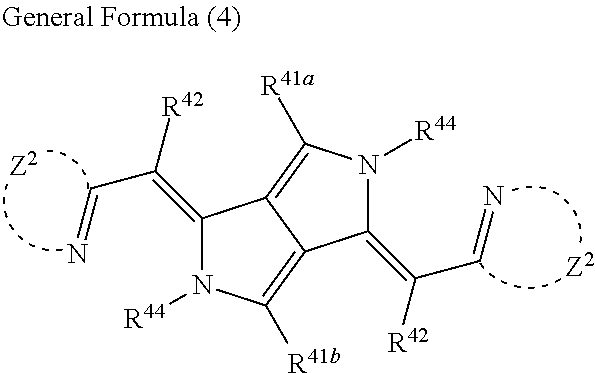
C1(=C([R42])C=N)N([R44])C([R41a])=C2C1=C([R41b])N([R44])C2=C([R42])C=N
